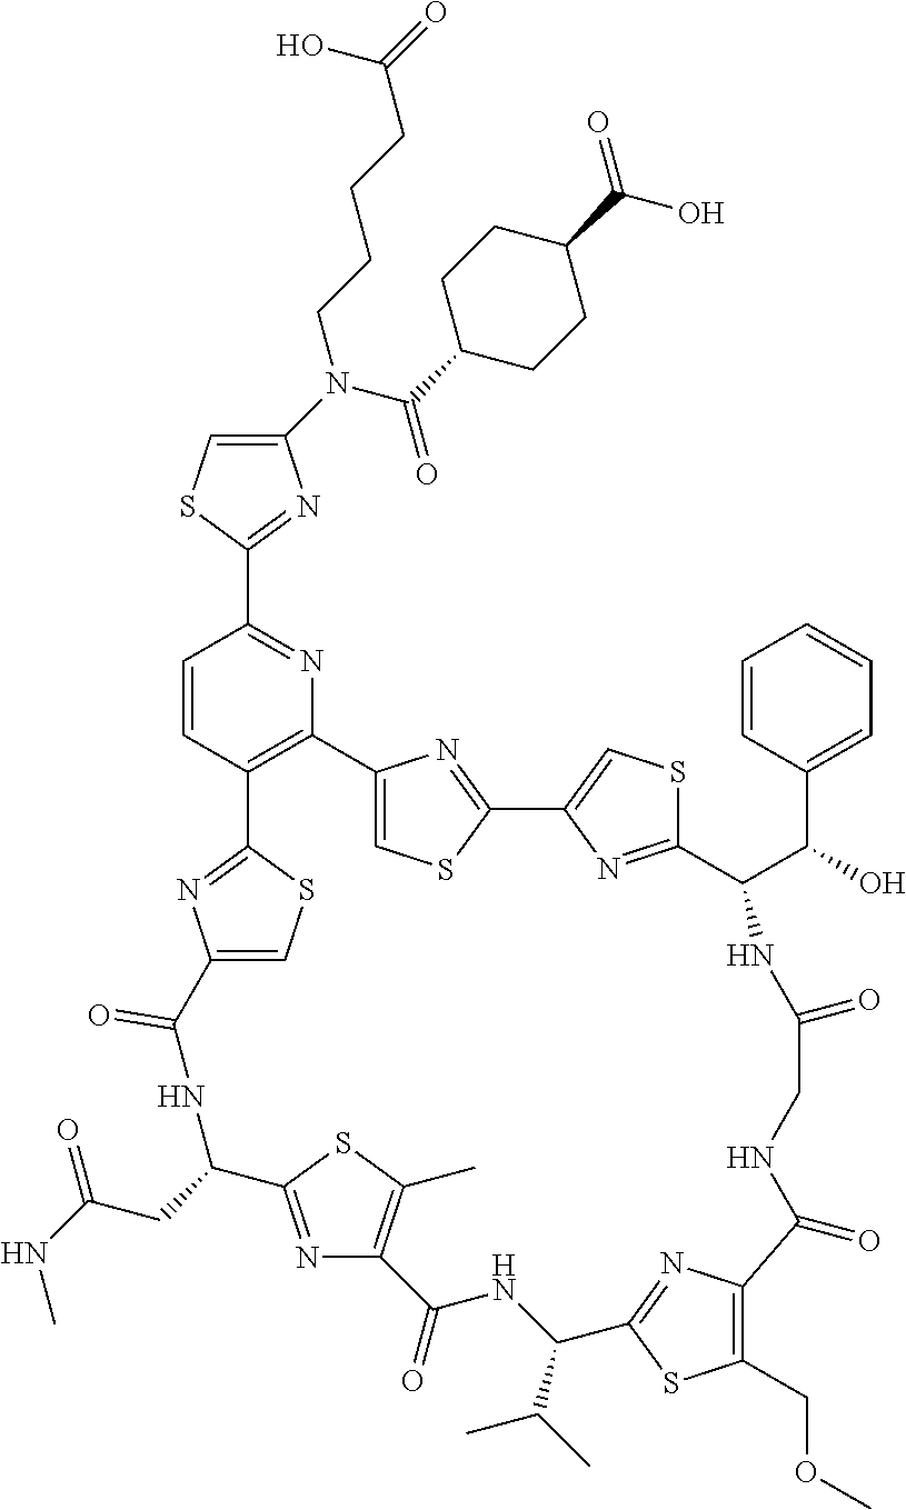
C1(N(C(C2CCC(C(O)=O)CC2)=O)CCCCC(O)=O)=CSC(C2=NC3=C(C=C2)C2=NC(=CS2)C(=O)NC(CC(=O)NC)C2=NC(=C(C)S2)C(=O)NC(C(C)C)C2=NC(=C(COC)S2)C(=O)NCC(=O)NC(C(C2=CC=CC=C2)O)C2=NC(=CS2)C2=NC3=CS2)=N1
